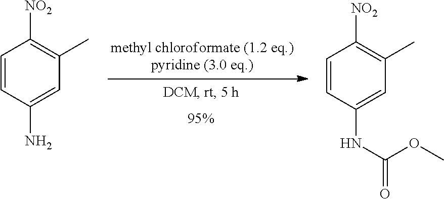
C1=CC(N)=CC(C)=C1[NO2].C1=CC(NC(OC)=O)=CC(C)=C1[NO2]
